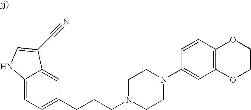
C12=CC=C(CCCN3CCN(C4=CC5=C(C=C4)OCCO5)CC3)C=C1C(C#N)=CN2
